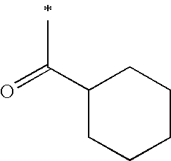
O=C(C1CCCCC1)C
